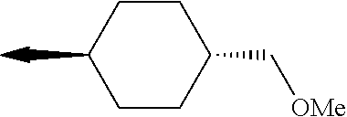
C1CC(C[OMe])CCC1C
